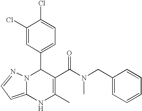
C1(C2N3C(=CC=N3)NC(C)=C2C(=O)N(C)CC2=CC=CC=C2)=CC=C(Cl)C(Cl)=C1
